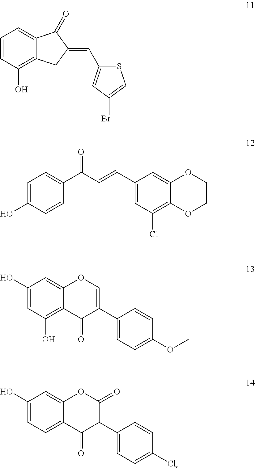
C1=CC(O)=C2C(=C1)C(=O)C(=CC1=CC(Br)=CS1)C2.C1=C(O)C=CC(C(C=CC2=CC(Cl)=C3C(=C2)OCCO3)=O)=C1.C1(O)=CC(O)=C2C(=C1)OC=C(C1=CC=C(OC)C=C1)C2=O.C1(O)=CC=C2C(=C1)OC(=O)C(C1=CC=C(Cl)C=C1)C2=O
